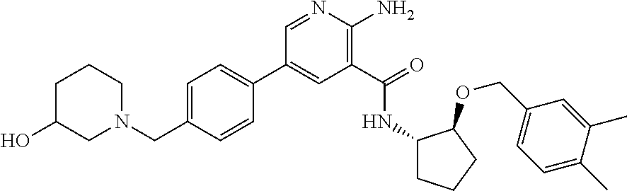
C1(C2=CC=C(CN3CC(O)CCC3)C=C2)=CC(C(=O)NC2CCCC2OCC2=CC=C(C)C(C)=C2)=C(N)N=C1
